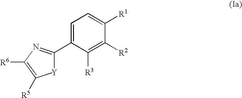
C1=C(C2=NC([R6])=C([R5])[Y]2)C([R3])=C([R2])C([R1])=C1
